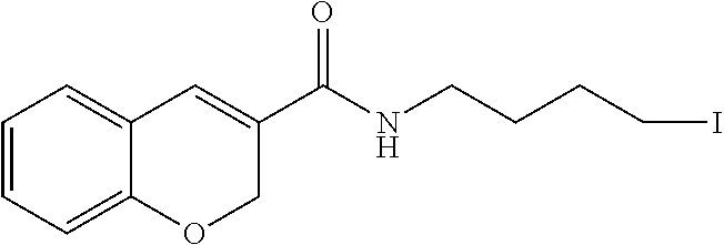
C1=CC=C2C(=C1)C=C(C(NCCCCI)=O)CO2
